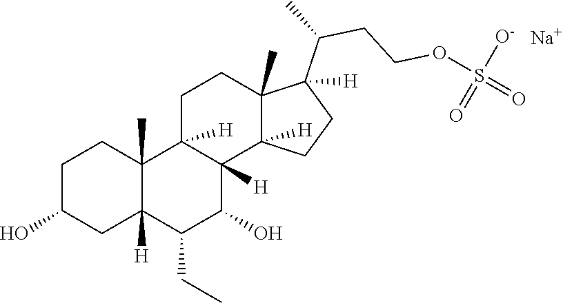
C1C(O)CC2([H])C(C)(C1)C1([H])C([H])(C(O)C2CC)C2([H])C(C)(CC1)C(C(C)CCOS(=O)([O-])=O)([H])CC2.[Na]
